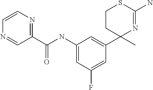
C1(NC(C2=NC=CN=C2)=O)=CC(F)=CC(C2(C)N=C(N)SCC2)=C1
